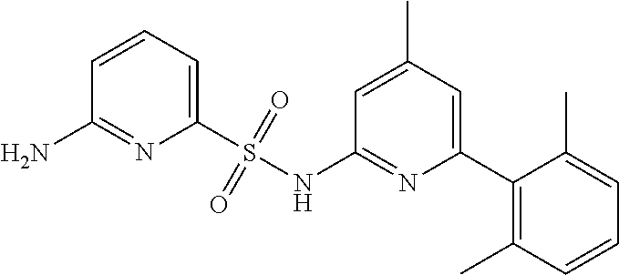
C1=C(C)C=C(C2=C(C)C=CC=C2C)N=C1NS(C1=CC=CC(N)=N1)(=O)=O
